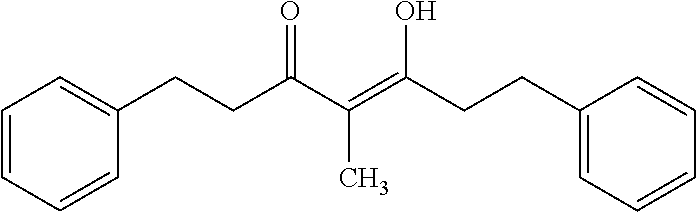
C1=CC=CC(CCC(C(=C(CCC2=CC=CC=C2)O)C)=O)=C1
